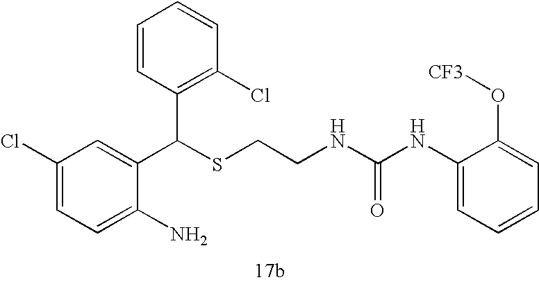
C1=C(N)C(C(SCCNC(NC2=CC=CC=C2O[CF3])=O)C2=C(Cl)C=CC=C2)=CC(Cl)=C1
